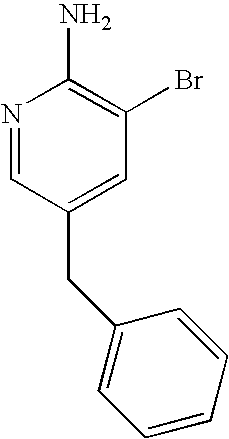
N1=CC(CC2=CC=CC=C2)=CC(Br)=C1N
